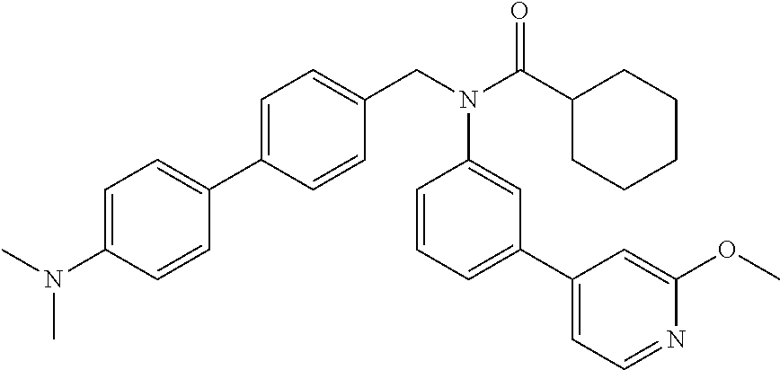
C1=C(C2=CC=C(N(C)C)C=C2)C=CC(CN(C(C2CCCCC2)=O)C2=CC(C3=CC=NC(OC)=C3)=CC=C2)=C1
